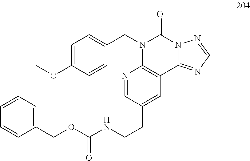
C1=CC(OC)=CC=C1CN1C2=C(C3=NC=NN3C1=O)C=C(CCNC(OCC1=CC=CC=C1)=O)C=N2
